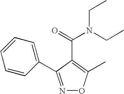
N1=C(C2=CC=CC=C2)C(C(=O)N(CC)CC)=C(C)O1
